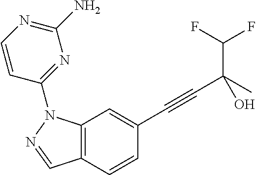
C12=C(C=CC(C#CC(C)(C(F)F)O)=C1)C=NN2C1=NC(N)=NC=C1
